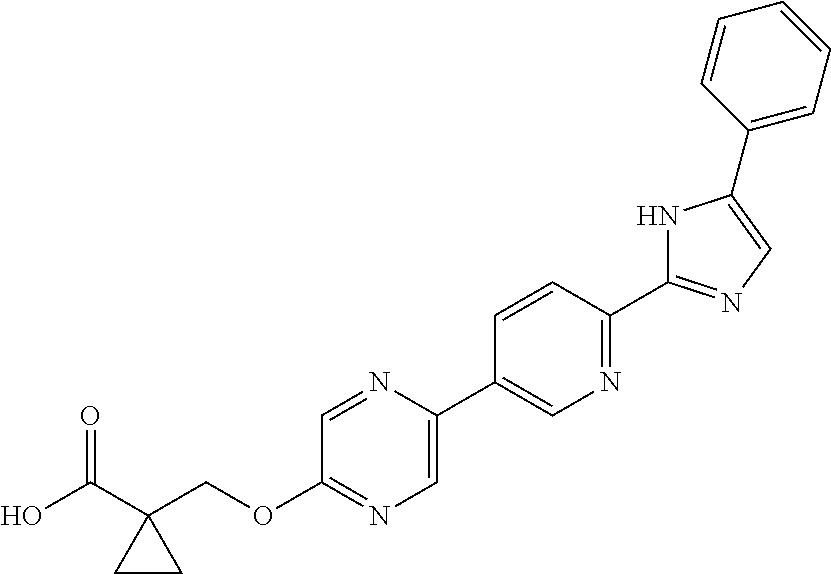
OC(C1(COC2=NC=C(C3=CN=C(C4=NC=C(C5=CC=CC=C5)N4)C=C3)N=C2)CC1)=O
